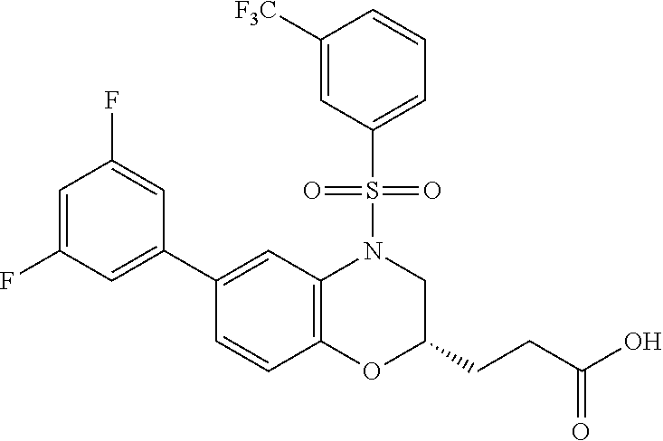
C1(C2=CC(F)=CC(F)=C2)=CC2=C(C=C1)OC(CCC(O)=O)CN2S(=O)(=O)C1=CC=CC([F3C])=C1
